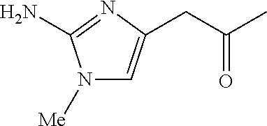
N1([Me])C=C(CC(C)=O)N=C1N
